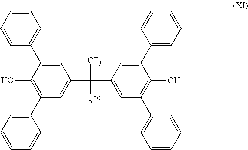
C1=C(C2=CC=CC=C2)C(O)=C(C2=CC=CC=C2)C=C1C(C1=CC(C2=CC=CC=C2)=C(O)C(C2=CC=CC=C2)=C1)([CF3])[R30]
